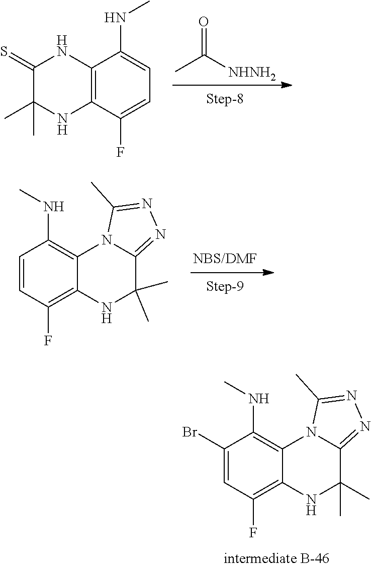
CC([NHNH2])=O.C12=C(C(F)=CC=C1NC)NC(C)(C)C(=S)N2.C1=CC(F)=C2C(=C1NC)N1C(=NN=C1C)C(C)(C)N2.C1(Br)=CC(F)=C2C(=C1NC)N1C(=NN=C1C)C(C)(C)N2
